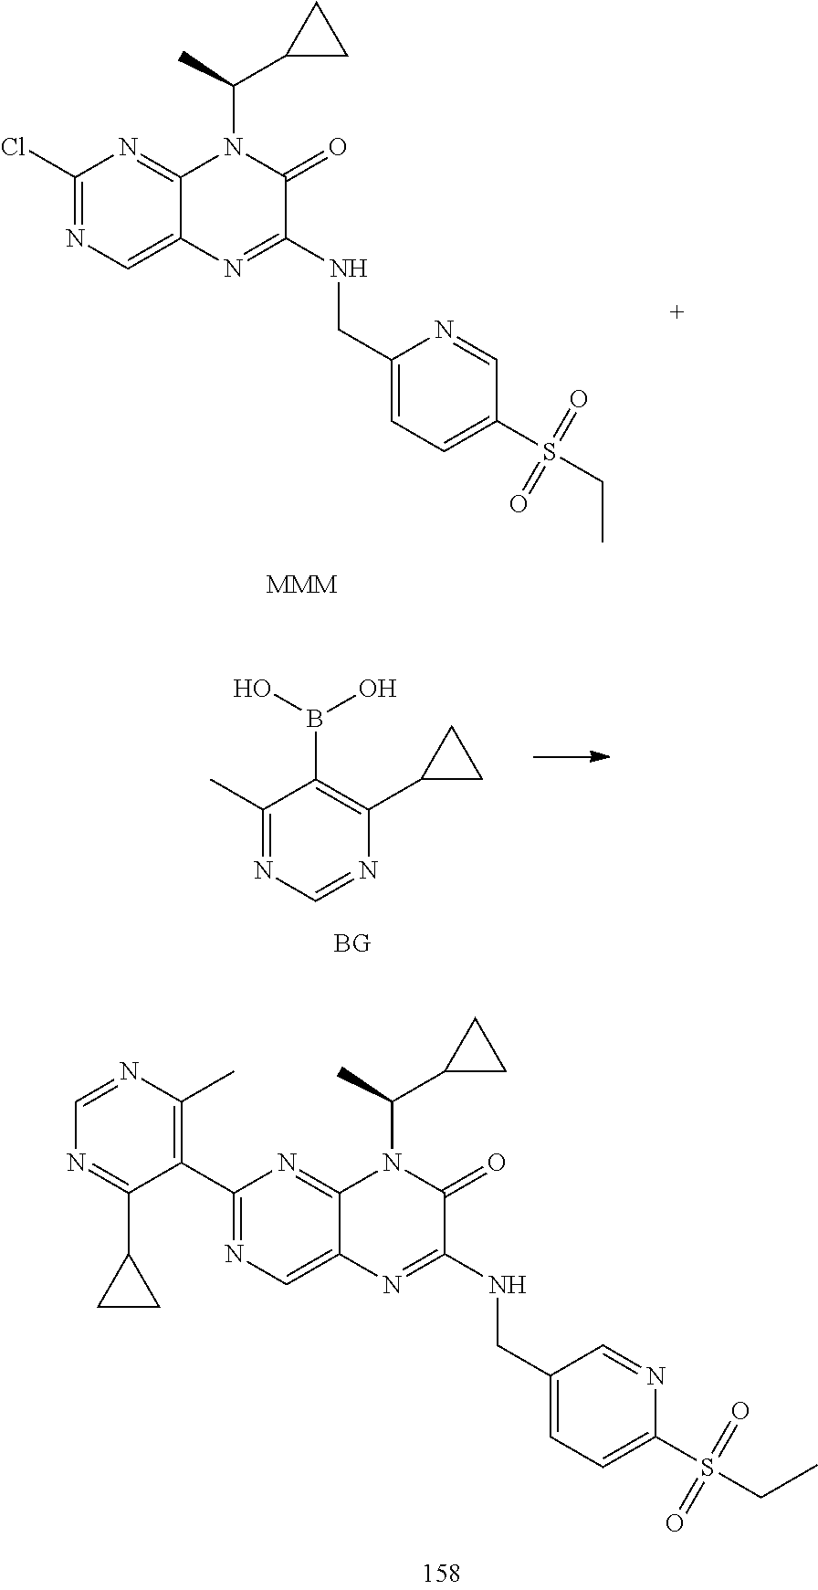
C1(C)=NC=NC(C2CC2)=C1B(O)O.[BG].C1(Cl)=NC=C2C(=N1)N(C(C)C1CC1)C(=O)C(NCC1=CC=C(S(CC)(=O)=O)C=N1)=N2.[MMM].C1(C2=C(C)N=CN=C2C2CC2)=NC=C2C(=N1)N(C(C)C1CC1)C(=O)C(NCC1=CC=C(S(CC)(=O)=O)N=C1)=N2
